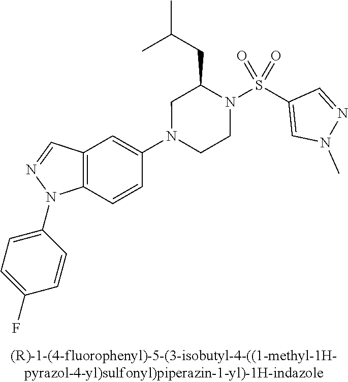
N1(C2=CC3=C(C=C2)N(C2=CC=C(F)C=C2)N=C3)CCN(S(C2=CN(C)N=C2)(=O)=O)C(CC(C)C)C1
